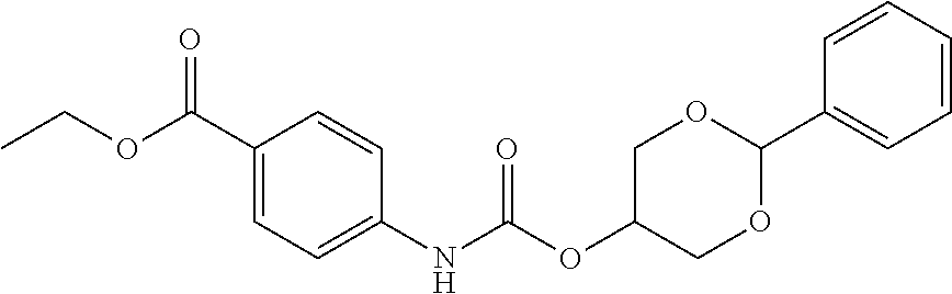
C1(C(OCC)=O)=CC=C(NC(OC2COC(C3=CC=CC=C3)OC2)=O)C=C1
